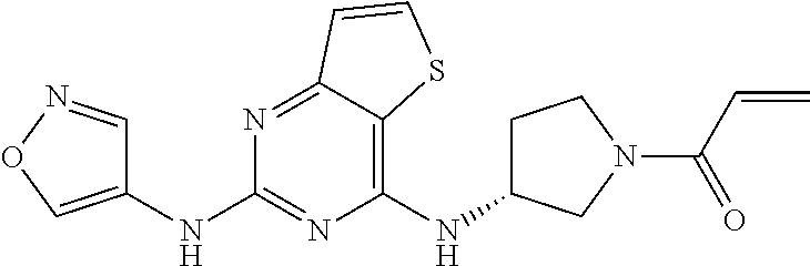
C1(NC2CCN(C(C=C)=O)C2)=C2C(=NC(NC3=CON=C3)=N1)C=CS2
